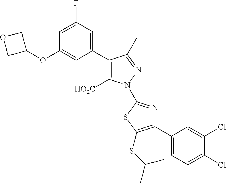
C1(C2=CC(F)=CC(OC3COC3)=C2)=C([HO2C])N(C2=NC(C3=CC=C(Cl)C(Cl)=C3)=C(SC(C)C)S2)N=C1C
